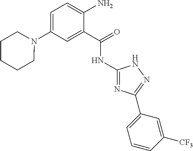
C1(NC(C2=CC(N3CCCCC3)=CC=C2N)=O)=NC(C2=CC=CC([CF3])=C2)=NN1
